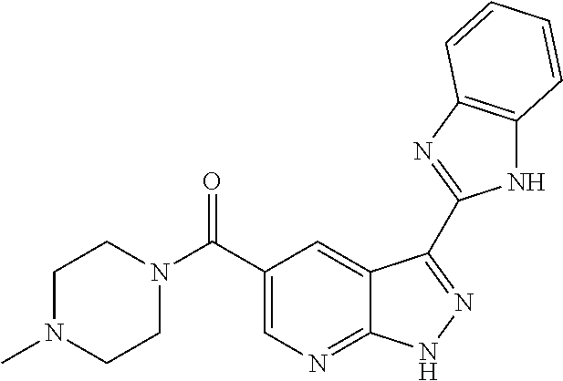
C1(C(=O)N2CCN(C)CC2)=CN=C2C(=C1)C(C1=NC3=C(N1)C=CC=C3)=NN2
